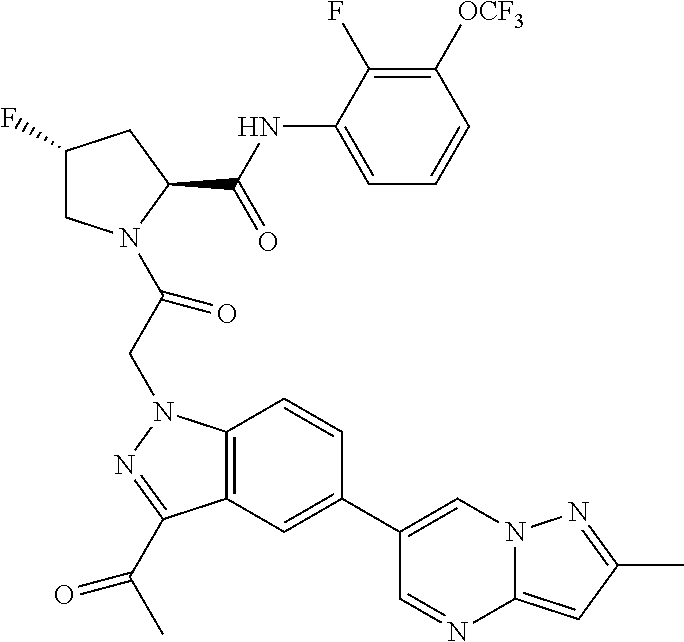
C1(F)CN(C(CN2C3=C(C(C(C)=O)=N2)C=C(C2=CN4C(=CC(C)=N4)N=C2)C=C3)=O)C(C(NC2=CC=CC([OCF3])=C2F)=O)C1
